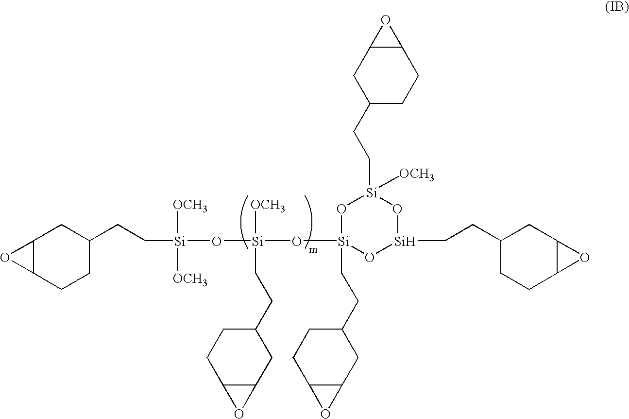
C12C(CCC(CC[Si](O[Si]([OCH3])(O[Si]3(CCC4CCC5C(C4)O5)O[Si]([OCH3])(CCC4CCC5C(C4)O5)O[Si](CCC4CCC5C(C4)O5)O3)CCC3CCC4C(C3)O4)([OCH3])[OCH3])C1)O2
